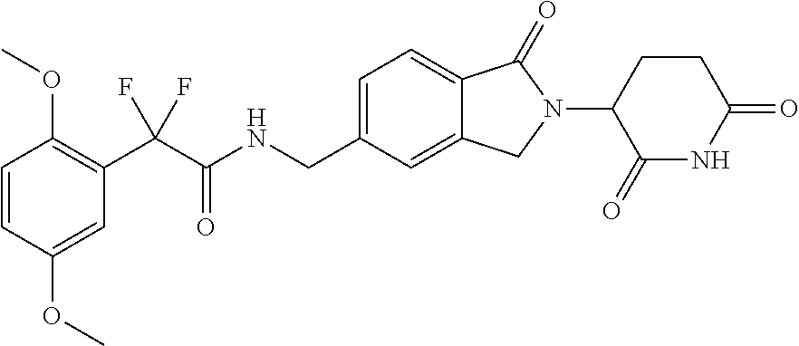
C1=CC(OC)=CC(C(C(=O)NCC2=CC=C3C(=C2)CN(C2C(=O)NC(=O)CC2)C3=O)(F)F)=C1OC
